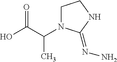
OC(C(N1CCNC1=NN)C)=O
